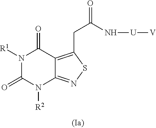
N1([R1])C(=O)N([R2])C2=NSC(CC(N[U][V])=O)=C2C1=O
